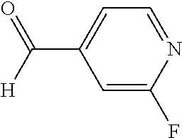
C1=C(C([H])=O)C=C(F)N=C1
